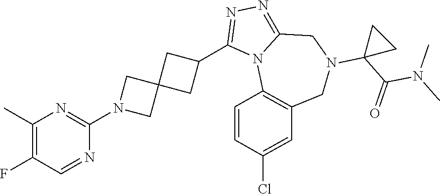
C1(C)=C(F)C=NC(N2CC3(C2)CC(C2=NN=C4N2C2=C(CN(C5(C(N(C)C)=O)CC5)C4)C=C(Cl)C=C2)C3)=N1
